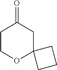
C1COC2(CC1=O)CCC2
